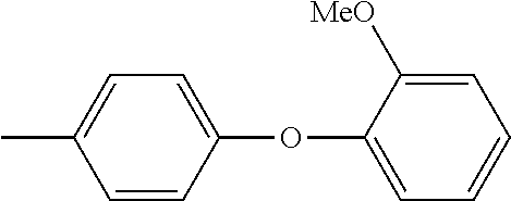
CC1=CC=C(OC2=CC=CC=C2[MeO])C=C1
